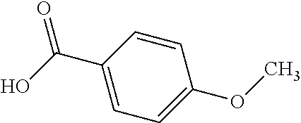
C1(C(O)=O)=CC=C(OC)C=C1
